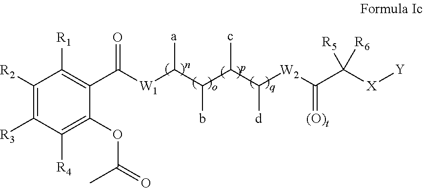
C(C(C(C([W2]C(C([X][Y])([R5])[R6])=[(O)t])[d])c)b)([a])[W1]C(C1=C([R1])C([R2])=C([R3])C([R4])=C1OC(=O)C)=O
